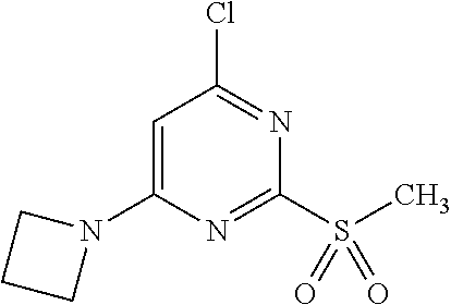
C1=C(N2CCC2)N=C(S(C)(=O)=O)N=C1Cl
